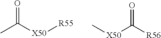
O=C([X50][R55])C.[X50](C)C([R56])=O
